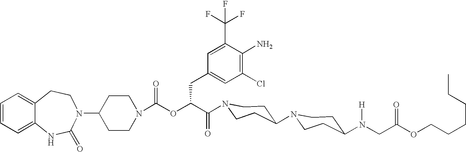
C1(N2C(=O)NC3=CC=CC=C3CC2)CCN(C(OC(C(=O)N2CCC(N3CCC(N(CC(OCCCCCC)=O)[H])CC3)CC2)CC2=CC(Cl)=C(N)C(C(F)(F)F)=C2)=O)CC1
